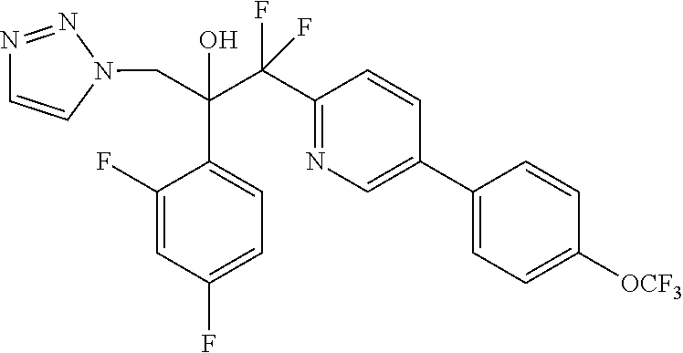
N1=NN(CC(C(C2=NC=C(C3=CC=C([OCF3])C=C3)C=C2)(F)F)(C2=CC=C(F)C=C2F)O)C=C1
